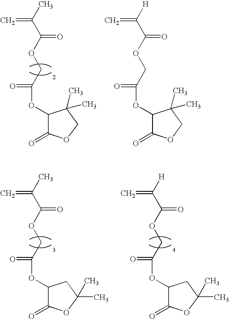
C1(OC(COC(C(C)=C)=O)=O)C(=O)OCC1(C)C.C1(OC(COC(C([H])=C)=O)=O)C(=O)OCC1(C)C.C1(OC(COC(C(C)=C)=O)=O)C(=O)OC(C)(C)C1.C1(OC(COC(C([H])=C)=O)=O)C(=O)OC(C)(C)C1
